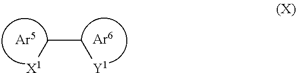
C(C[X1])[Y1]
